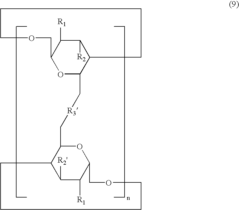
C1([R2])C([R1])C2OC(C[R3]CC3OC4C([R1])C([R2'])C3CCCCOC4)C1CCCCOC2
